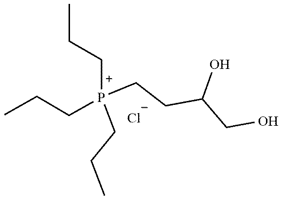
[P+](CCC)(CCC(CO)O)(CCC)CCC.[Cl-]
